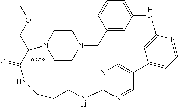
C1CN2CCN1CC1=CC(=CC=C1)NC1=CC(=CC=N1)C1=CN=C(N=C1)NCCCNC(=O)C2COC
